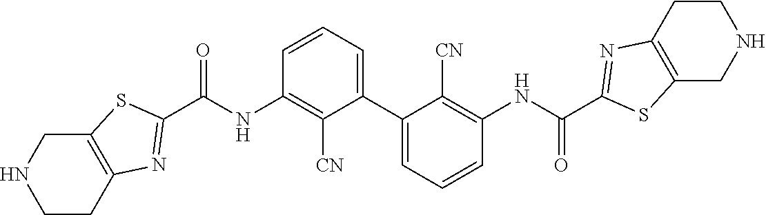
C12=C(SC(C(NC3=C([CN])C(C4=CC=CC(NC(C5=NC6=C(S5)CNCC6)=O)=C4[CN])=CC=C3)=O)=N1)CNCC2
